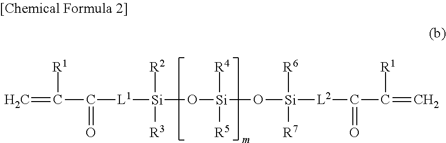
C=C(C([L1][Si](O[Si](O[Si]([L2]C(C(=C)[R1])=O)([R6])[R7])([R4])[R5])([R2])[R3])=O)[R1]
